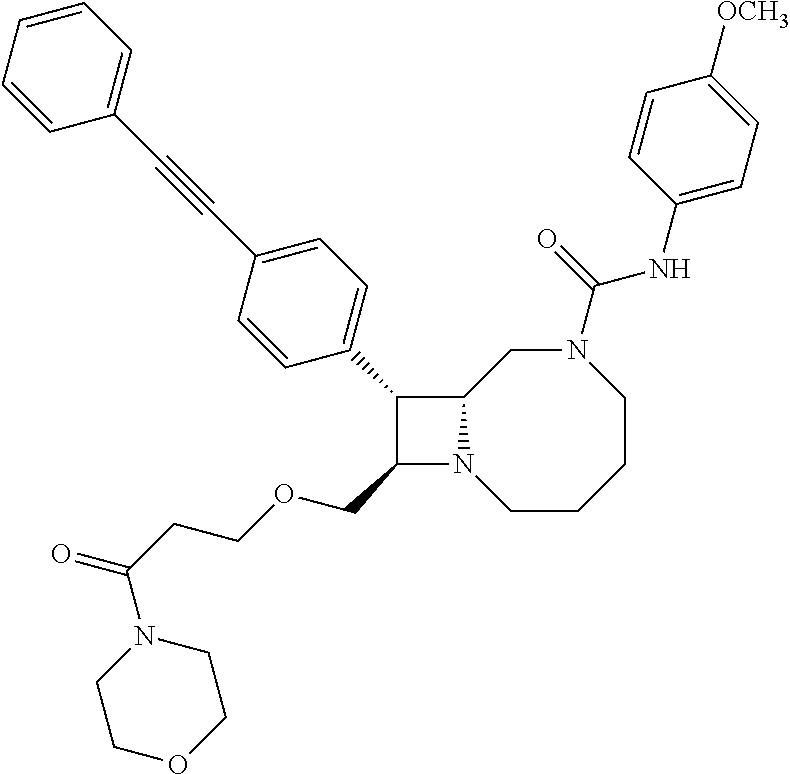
C1(COCCC(=O)N2CCOCC2)N2C(C1C1=CC=C(C#CC3=CC=CC=C3)C=C1)CN(C(NC1=CC=C([OCH3])C=C1)=O)CCCC2
